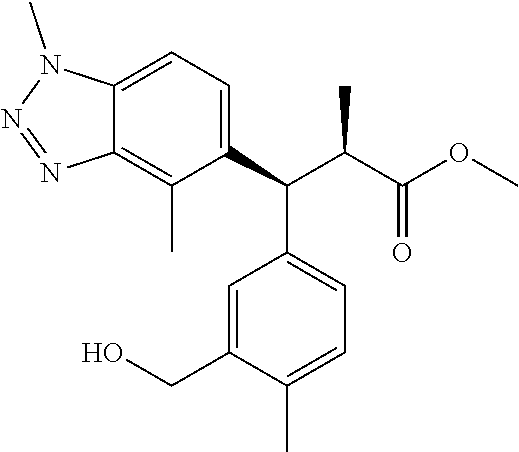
C1=C(CO)C(C)=CC=C1C(C(C(=O)OC)C)C1=CC=C2C(=C1C)N=NN2C
